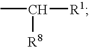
CC([R8])[R1]
